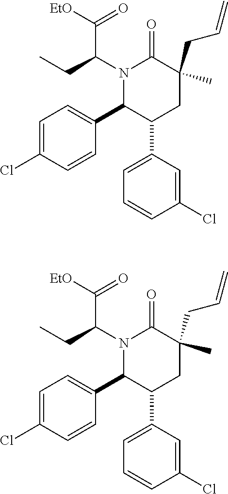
N1(C(CC)C(=O)[EtO])C(C2=CC=C(Cl)C=C2)C(C2=CC=CC(Cl)=C2)CC(CC=C)(C)C1=O.N1(C(CC)C(=O)[EtO])C(C2=CC=C(Cl)C=C2)C(C2=CC=CC(Cl)=C2)CC(CC=C)(C)C1=O
